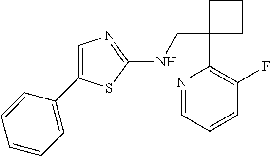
C1(CNC2=NC=C(C3=CC=CC=C3)S2)(C2=C(F)C=CC=N2)CCC1
